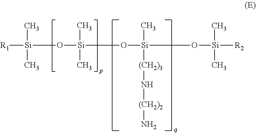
[Si](O[Si](C)(C)O[Si](C)([(CH2)3]N[(CH2)2]N)O[Si]([R2])(C)C)(C)(C)[R1]
